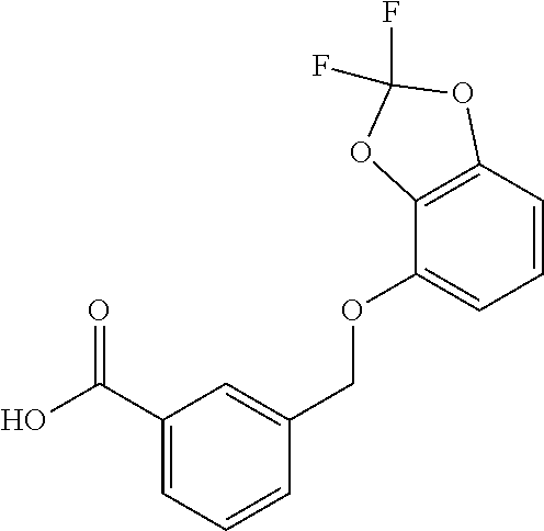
C1(C(O)=O)=CC=CC(COC2=CC=CC3=C2OC(F)(F)O3)=C1
